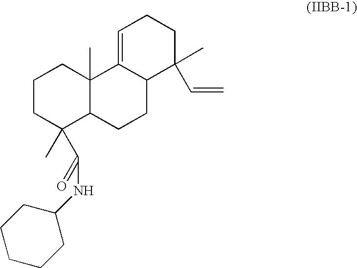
C1=C2C(C(C)(C=C)CC1)CCC1C2(C)CCCC1(C)C(NC1CCCCC1)=O
